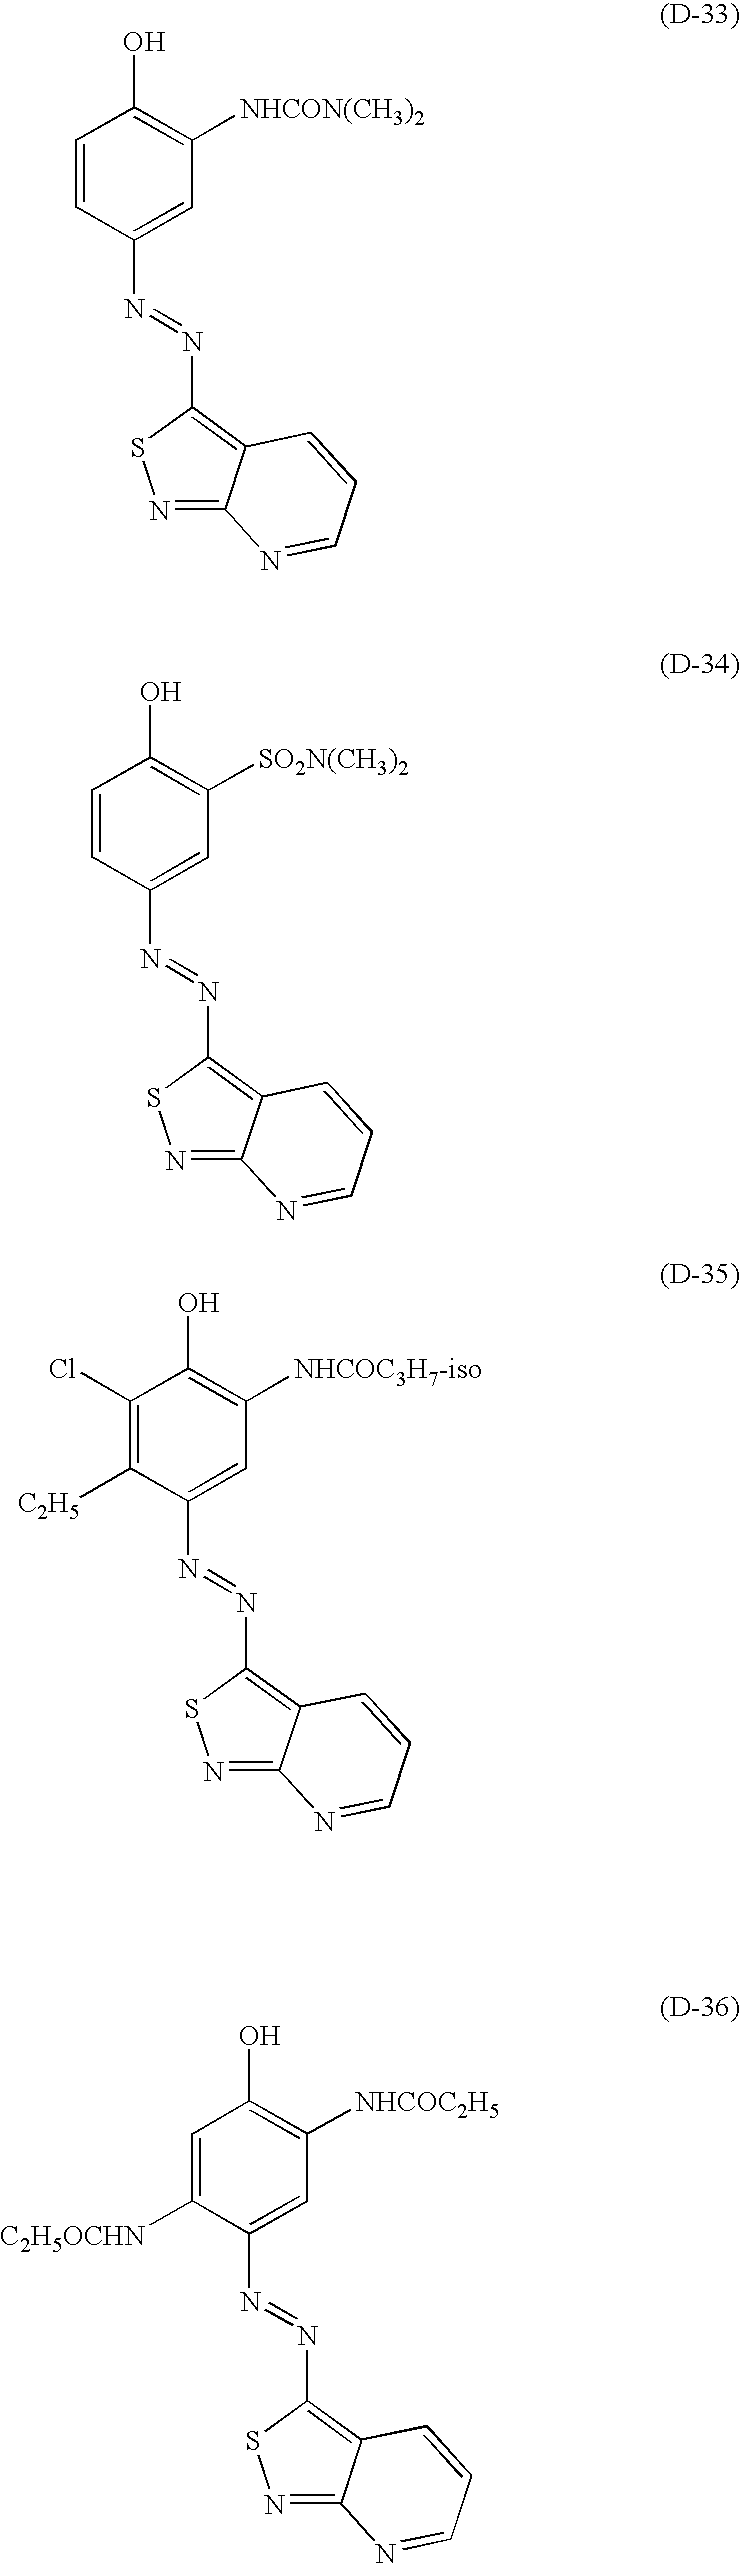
C1=CC(O)=C([NHCON(CH3)2])C=C1N=NC1=C2C(=NS1)N=CC=C2.C1=CC(O)=C([SO2N(CH3)2])C=C1N=NC1=C2C(=NS1)N=CC=C2.C1([C2H5])=C(Cl)C(O)=C([NHCOC3H7-iso])C=C1N=NC1=C2C(=NS1)N=CC=C2.C1([C2H5OCHN])=CC(O)=C([NHCOC2H5])C=C1N=NC1=C2C(=NS1)N=CC=C2
